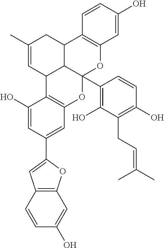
C1(O)=CC(C2=CC3=C(O2)C=C(O)C=C3)=CC2=C1C1C3C(CC(C)=C1)C1=C(OC3(C3=C(O)C(CC=C(C)C)=C(O)C=C3)O2)C=C(O)C=C1
